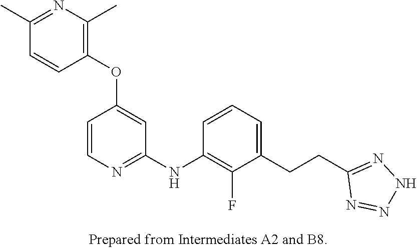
CC1=C(OC2=CC(NC3=C(F)C(CCC4=NNN=N4)=CC=C3)=NC=C2)C=CC(C)=N1
